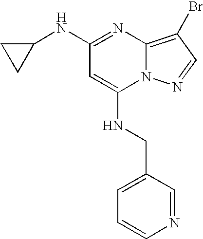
C1=C(NCC2=CC=CN=C2)N2C(=C(Br)C=N2)N=C1NC1CC1
